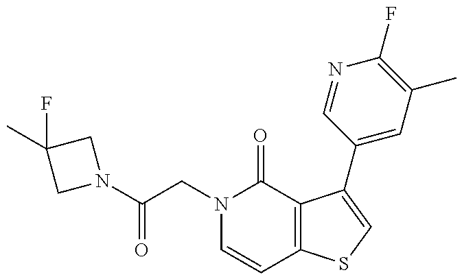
C(CN1C=CC2=C(C1=O)C(C1=CC(C)=C(F)N=C1)=CS2)(=O)N1CC(F)(C)C1
